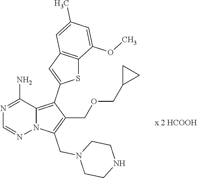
N1=C(N)C2=C(C3=CC4=C(S3)C(OC)=CC(C)=C4)C(COCC3CC3)=C(CN3CCNCC3)N2N=C1
